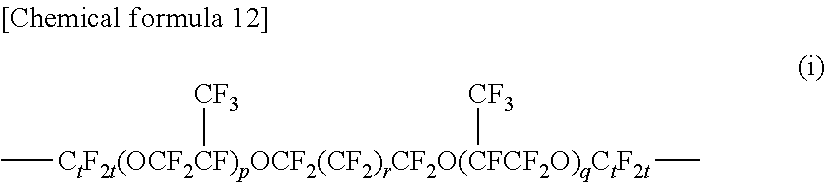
C[CtF2t(OCF2CF)pOCF2(CF2)rCF2O(CFCF2O)qCtF2t](C)([CF3])[CF3]
